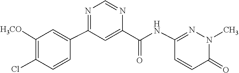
C1(NC(C2=CC(C3=CC([H3CO])=C(Cl)C=C3)=NC=N2)=O)=NN(C)C(=O)C=C1
